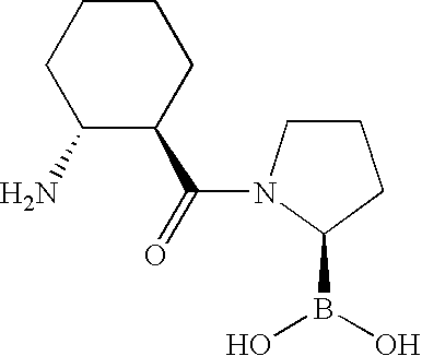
C1C(N)C(C(=O)N2CCCC2B(O)O)CCC1
